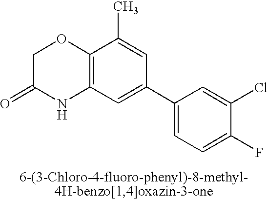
C12=C(C=C(C3=CC=C(F)C(Cl)=C3)C=C1C)NC(=O)CO2
